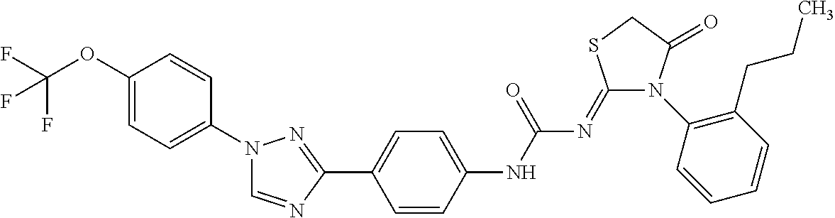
C1(=NC(NC2=CC=C(C3=NN(C4=CC=C(OC(F)(F)F)C=C4)C=N3)C=C2)=O)N(C2=C(CCC)C=CC=C2)C(=O)CS1
